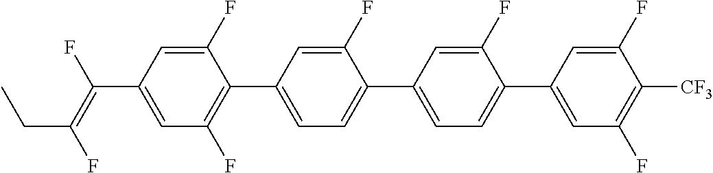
C(C1=CC(F)=C(C2=CC=C(C3=CC=C(C4=CC(F)=C([CF3])C(F)=C4)C(F)=C3)C(F)=C2)C(F)=C1)(=C(F)CC)F
